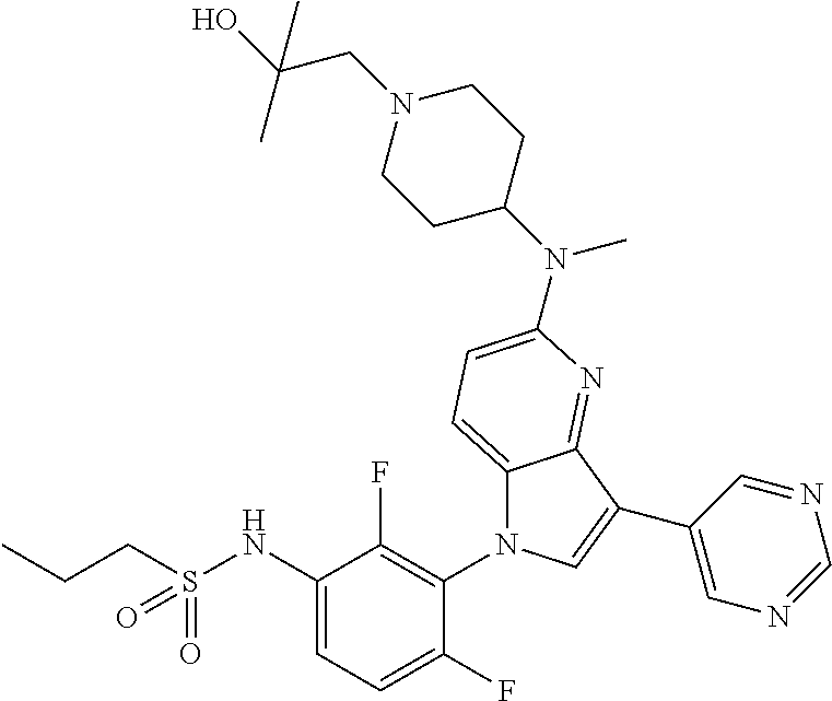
C12=CC=C(N(C3CCN(CC(O)(C)C)CC3)C)N=C1C(C1=CN=CN=C1)=CN2C1=C(F)C(NS(CCC)(=O)=O)=CC=C1F
